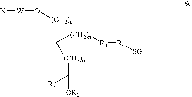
[X][W]O[(CH2)n]C([(CH2)n][R3][R4][SG])[(CH2)n]C([R2])[OR1]
